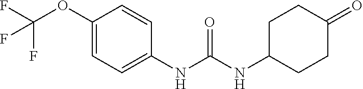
C1(OC(F)(F)F)=CC=C(NC(NC2CCC(=O)CC2)=O)C=C1
